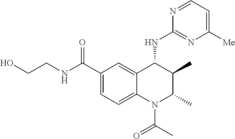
C12=CC(C(NCCO)=O)=CC=C1N(C(C)=O)C(C)C(C)C2NC1=NC([Me])=CC=N1
